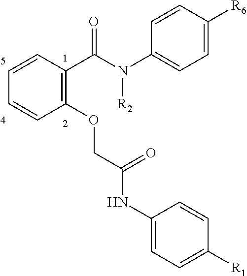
C1(NC(COC2=C(C(N(C3=CC=C([R6])C=C3)[R2])=O)C=CC=C2)=O)=CC=C([R1])C=C1
